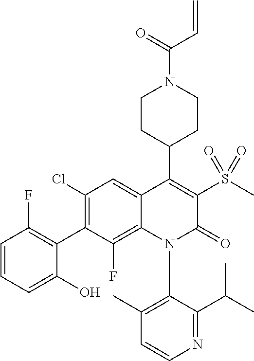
C1=CC=C(O)C(C2=C(Cl)C=C3C(=C2F)N(C2=C(C)C=CN=C2C(C)C)C(=O)C(S(C)(=O)=O)=C3C2CCN(C(=O)C=C)CC2)=C1F
